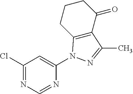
C1(Cl)=NC=NC(N2C3=C(C(=O)CCC3)C(C)=N2)=C1
